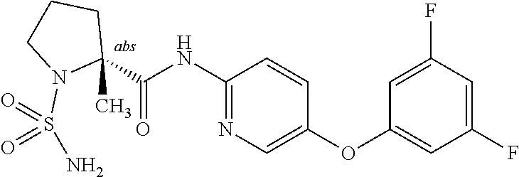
C1(C(=O)NC2=NC=C(OC3=CC(F)=CC(F)=C3)C=C2)(C)CCCN1S(N)(=O)=O
